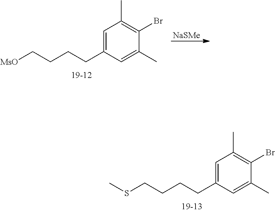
C1=C(CCCC[MsO])C=C(C)C(Br)=C1C.[NaSMe].C1=C(CCCCSC)C=C(C)C(Br)=C1C
